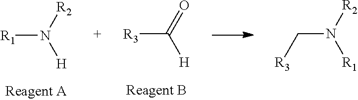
C(N([R1])[R2])[R3].[R1]N([H])[R2].[R3]C(=O)[H]
